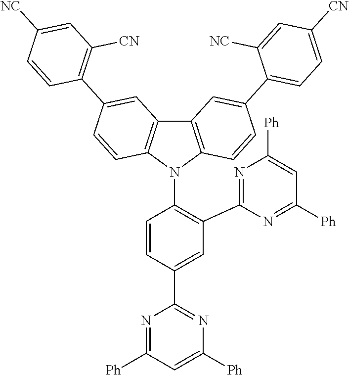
C1=C(C2=NC([Ph])=CC([Ph])=N2)C=CC(N2C3=C(C4=C2C=CC(C2=C([CN])C=C([NC])C=C2)=C4)C=C(C2=CC=C([CN])C=C2[NC])C=C3)=C1C1=NC([Ph])=CC([Ph])=N1
